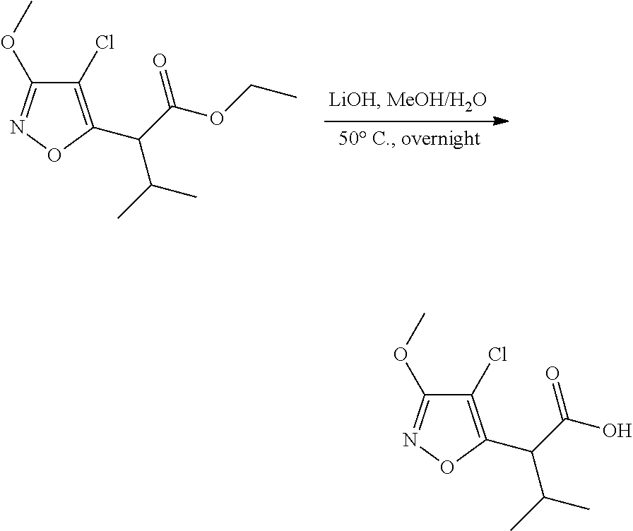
C1(Cl)=C(C(C(OCC)=O)C(C)C)ON=C1OC.C1(Cl)=C(C(C(O)=O)C(C)C)ON=C1OC
